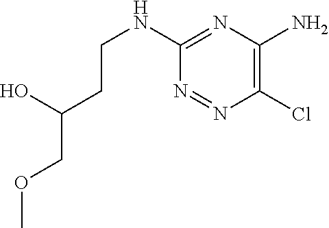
C1(NCCC(COC)O)=NC(N)=C(Cl)N=N1
